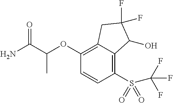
C1(OC(C(N)=O)C)=C2C(=C(S(=O)(=O)C(F)(F)F)C=C1)C(O)C(F)(F)C2
